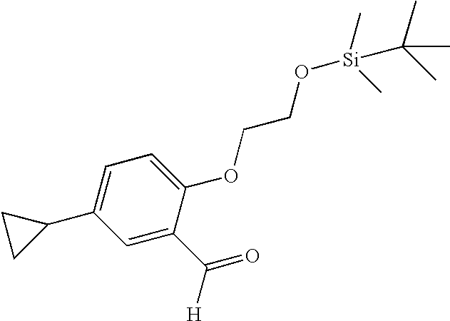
C1(OCCO[Si](C)(C)C(C)(C)C)=CC=C(C2CC2)C=C1C([H])=O
